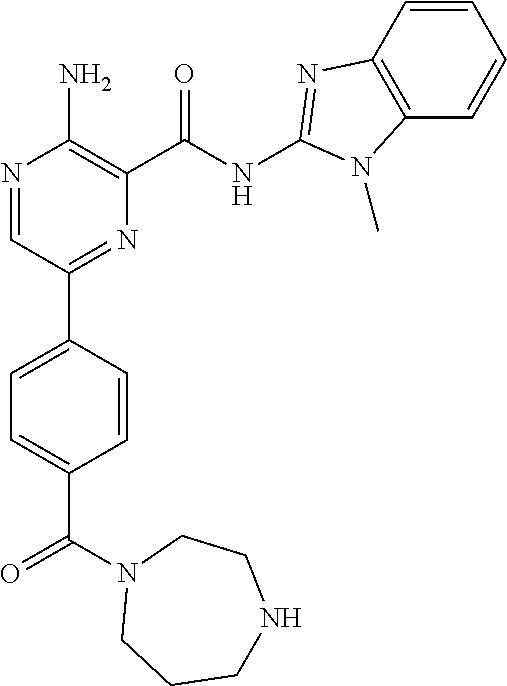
C1=CC(C2=NC(C(NC3=NC4=C(C=CC=C4)N3C)=O)=C(N)N=C2)=CC=C1C(N1CCCNCC1)=O
